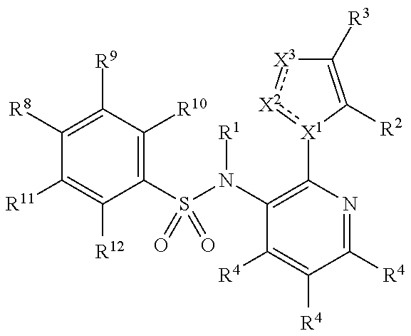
C1(S(N(C2=C([X1]3:[X2]:[X3]C([R3])=C3[R2])N=C([R4])C([R4])=C2[R4])[R1])(=O)=O)=C([R10])C([R9])=C([R8])C([R11])=C1[R12]
